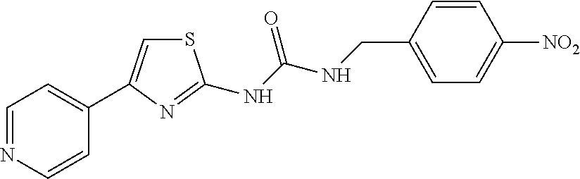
C1=NC=CC(C2=CSC(NC(NCC3=CC=C([NO2])C=C3)=O)=N2)=C1
